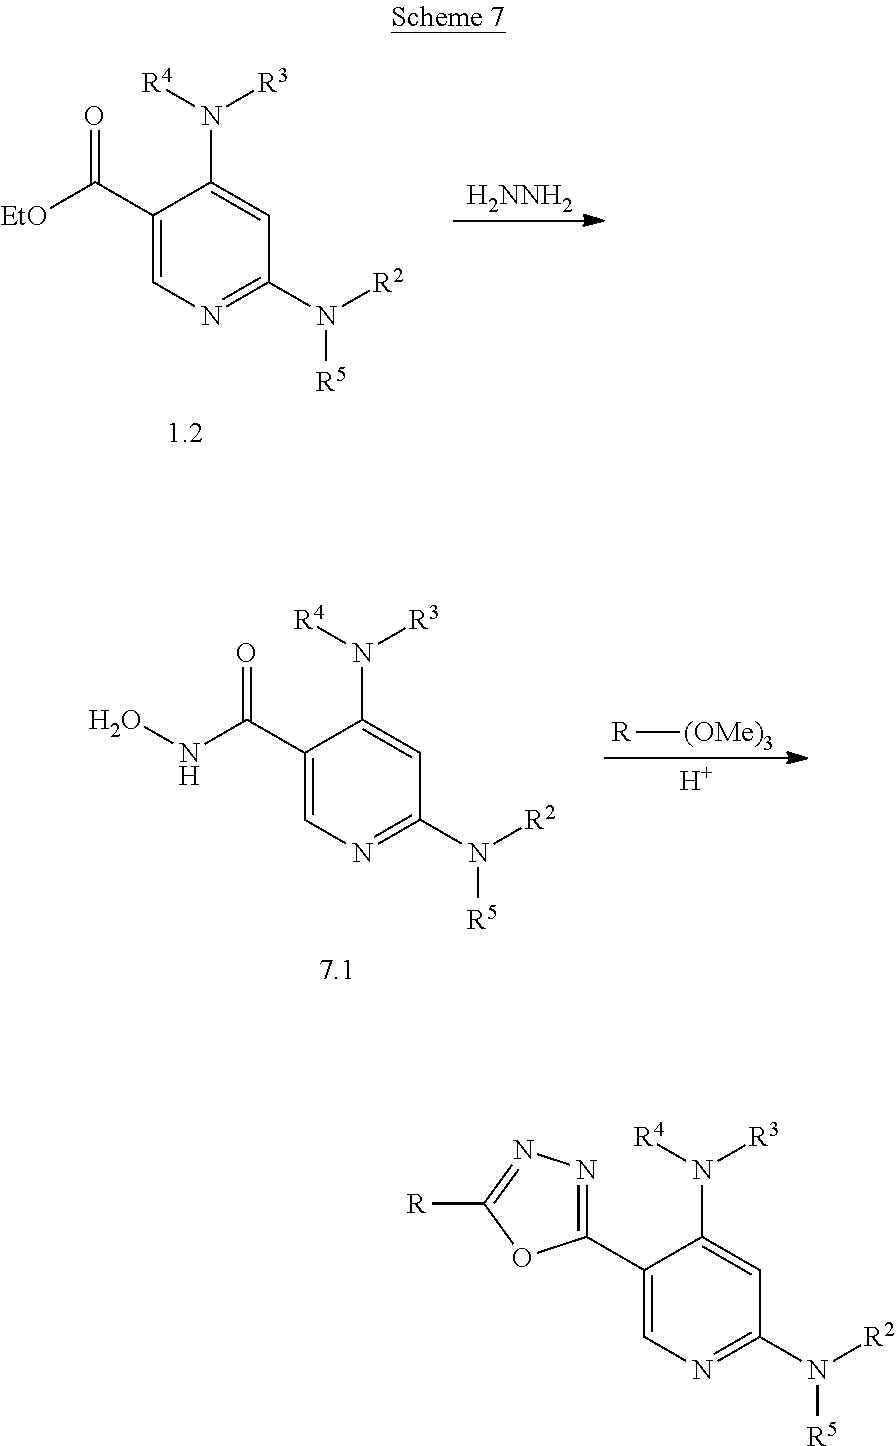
C1(C(=O)[EtO])=CN=C(N([R2])[R5])C=C1N([R4])[R3].[H2NNH2].C1(C(=O)NO)=CN=C(N([R2])[R5])C=C1N([R4])[R3].[R][(OMe)3].[H].C1(C2=NN=C([R])O2)=CN=C(N([R2])[R5])C=C1N([R4])[R3]
